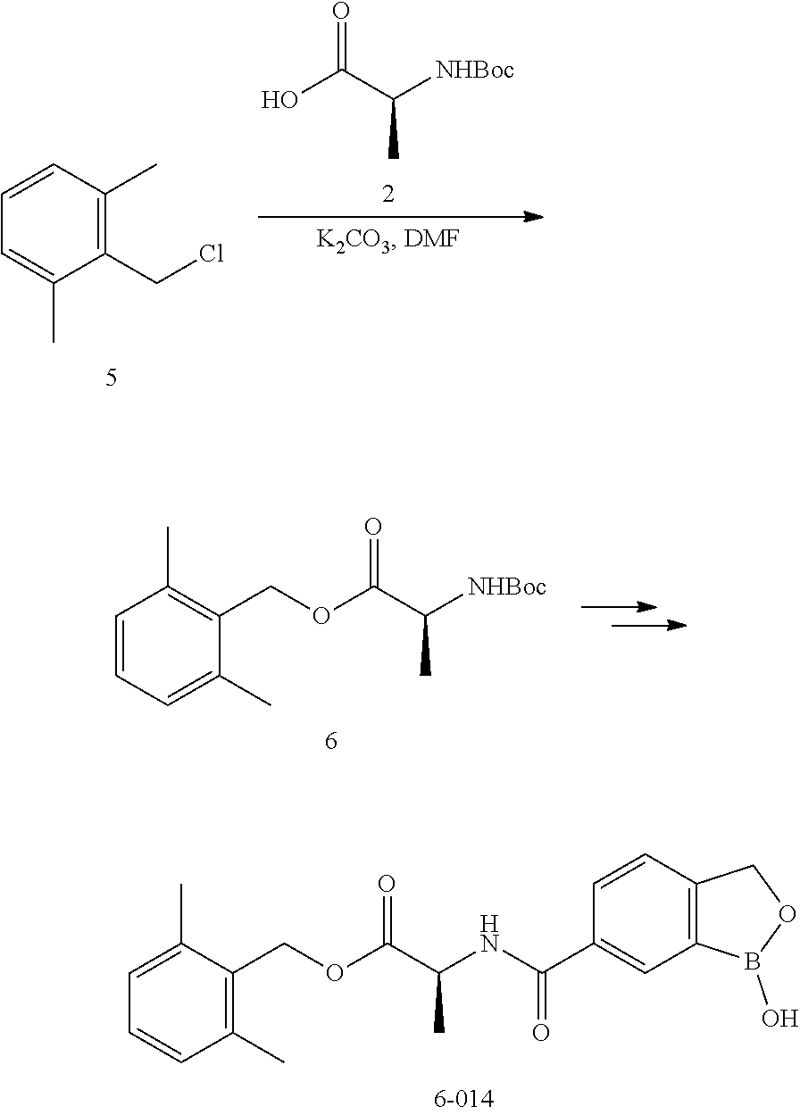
C1(CCl)=C(C)C=CC=C1C.O=C(C([NHBoc])C)O.C1=CC=C(C)C(COC(C([NHBoc])C)=O)=C1C.C1=C(C)C(COC(C(NC(C2=CC3=C(C=C2)COB3O)=O)C)=O)=C(C)C=C1
